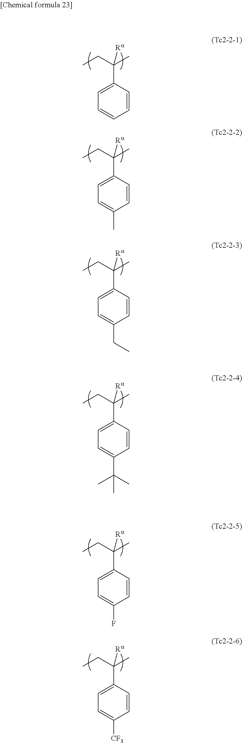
C1=C(C(CC)(C)[Ra])C=CC=C1.C1=C(C(CC)(C)[Ra])C=CC(C)=C1.C1=C(C(CC)(C)[Ra])C=CC(CC)=C1.C1=C(C(CC)(C)[Ra])C=CC(C(C)(C)C)=C1.C1=C(C(CC)(C)[Ra])C=CC(F)=C1.C1=C(C(CC)(C)[Ra])C=CC([CF3])=C1
